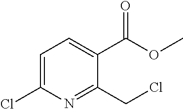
C1=C(Cl)N=C(CCl)C(C(OC)=O)=C1
